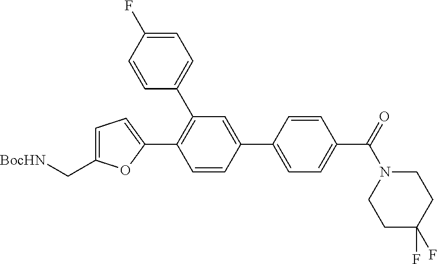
C1=CC(C2=CC=C(C(=O)N3CCC(F)(F)CC3)C=C2)=CC(C2=CC=C(F)C=C2)=C1C1=CC=C(C[BocHN])O1
